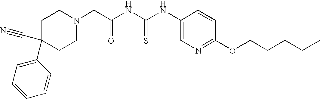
C1C(C#N)(C2=CC=CC=C2)CCN(CC(NC(NC2=CN=C(OCCCCC)C=C2)=S)=O)C1
